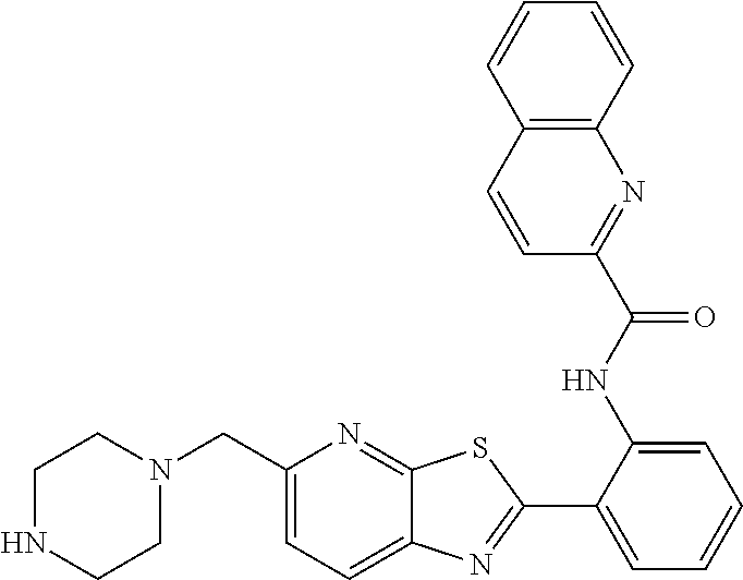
C1(CN2CCNCC2)=CC=C2C(=N1)SC(C1=CC=CC=C1NC(C1=NC3=C(C=C1)C=CC=C3)=O)=N2
